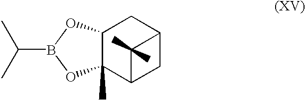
C12C(C)(C3CC(C1)C3(C)C)OB(C(C)C)O2
